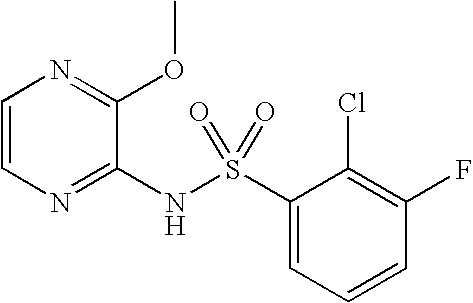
C1=CN=C(NS(C2=CC=CC(F)=C2Cl)(=O)=O)C(OC)=N1
